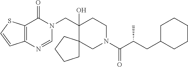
C(C1(O)CCN(C(C(CC2CCCCC2)C)=O)CC12CCCC2)N1C(=O)C2=C(N=C1)C=CS2
